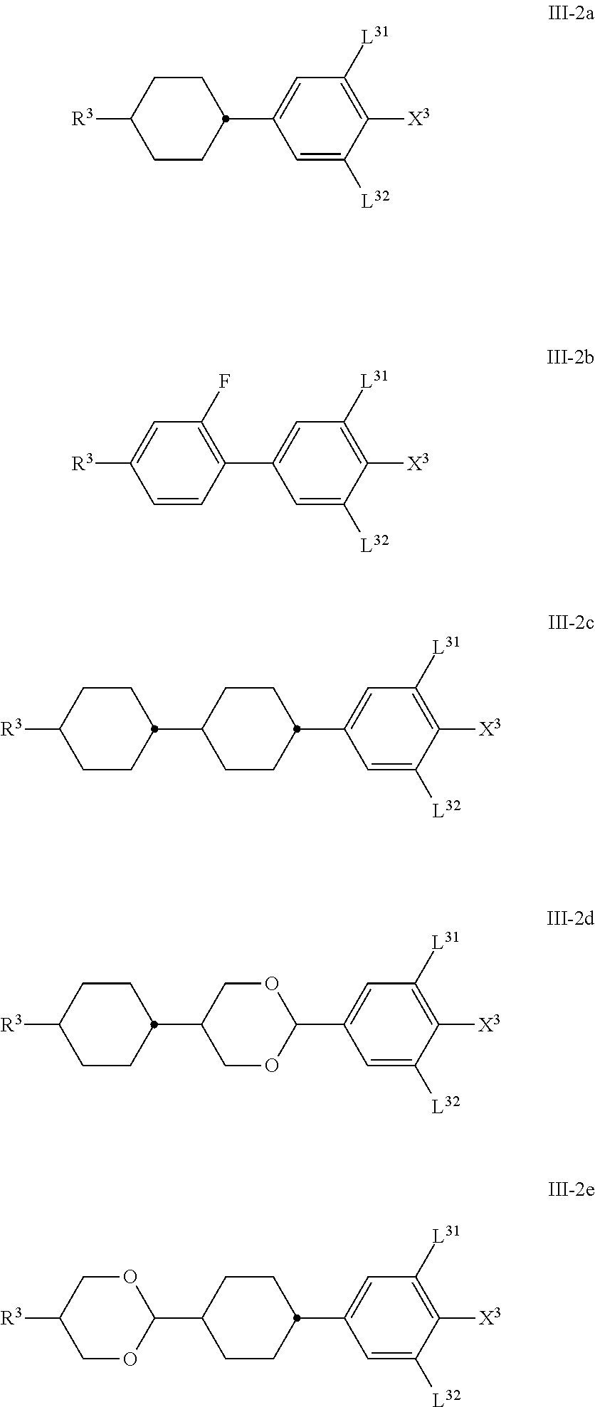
C1=C([L32])C([X3])=C([L31])C=C1C1CCC([R3])CC1.C1=C([L32])C([X3])=C([L31])C=C1C1=C(F)C=C([R3])C=C1.C1=C([L32])C([X3])=C([L31])C=C1C1CCC(C2CCC([R3])CC2)CC1.C1=C([L32])C([X3])=C([L31])C=C1C1OCC(C2CCC([R3])CC2)CO1.C1=C([L32])C([X3])=C([L31])C=C1C1CCC(C2OCC([R3])CO2)CC1
